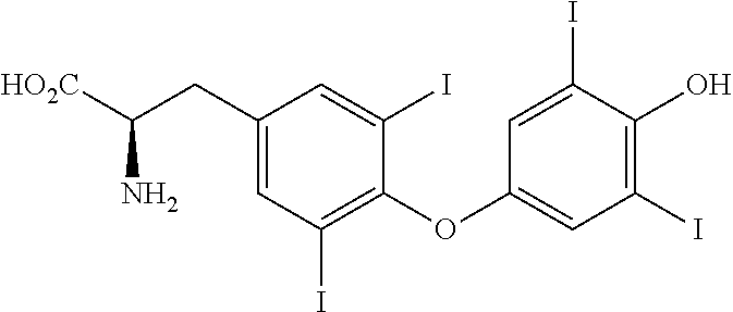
C1(CC([HO2C])N)=CC(I)=C(OC2=CC(I)=C(O)C(I)=C2)C(I)=C1
